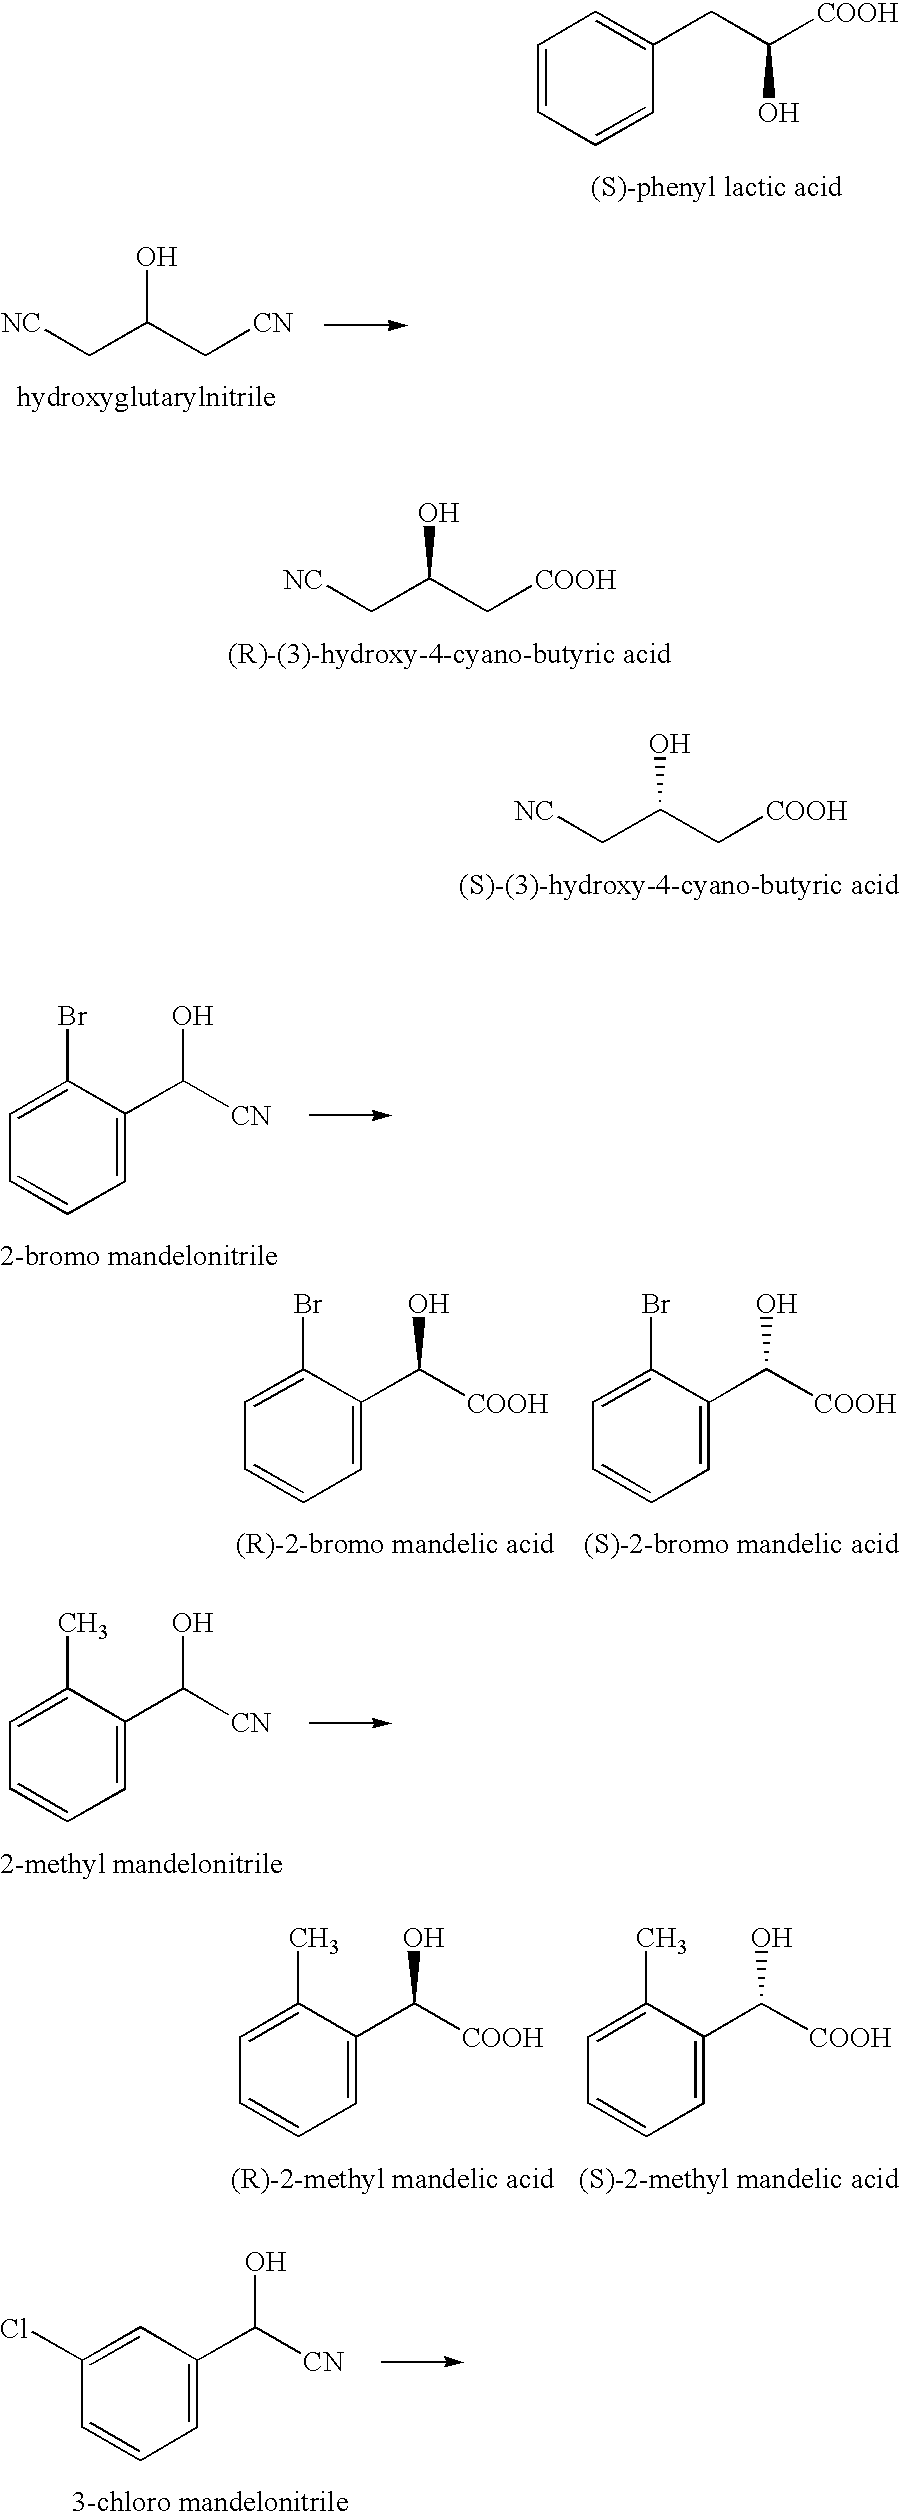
C1=CC=CC(CC([COOH])O)=C1.[NC]CC(C[CN])O.[NC]CC(C[COOH])O.[NC]CC(C[COOH])O.C1(Br)=CC=CC=C1C([CN])O.C1(Br)=CC=CC=C1C([COOH])O.C1(Br)=CC=CC=C1C([COOH])O.C1(C)=CC=CC=C1C([CN])O.C1(C)=CC=CC=C1C([COOH])O.C1(C)=CC=CC=C1C([COOH])O.C1=C(Cl)C=CC=C1C([CN])O
